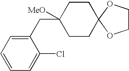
C1(CC2([MeO])CCC3(CC2)OCCO3)=CC=CC=C1Cl
